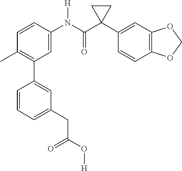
C1=C(N(C(C2(C3=CC4=C(C=C3)OCO4)CC2)=O)[H])C=CC(C)=C1C1=CC(CC(O[H])=O)=CC=C1
